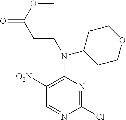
C1(Cl)=NC(N(CCC(=O)OC)C2CCOCC2)=C([O2N])C=N1
